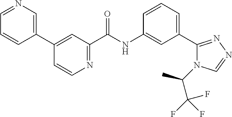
N1=CC=CC(C2=CC(C(NC3=CC(C4=NN=CN4C(C)C(F)(F)F)=CC=C3)=O)=NC=C2)=C1
